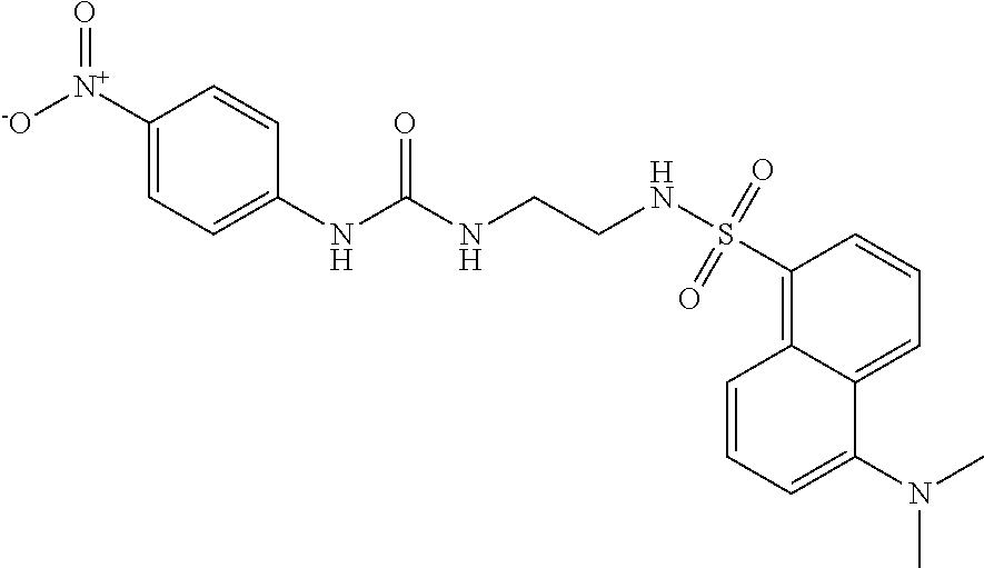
C12=CC=CC(S(NCCNC(NC3=CC=C([N+]([-O])=O)C=C3)=O)(=O)=O)=C1C=CC=C2N(C)C
